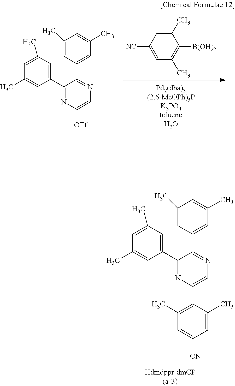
C1(C2=NC([OTf])=CN=C2C2=CC(C)=CC(C)=C2)=CC(C)=CC(C)=C1.C1(C)=CC([NC])=CC(C)=C1[B(OH)2].C1(C2=NC(C3=C(C)C=C([CN])C=C3C)=CN=C2C2=CC(C)=CC(C)=C2)=CC(C)=CC(C)=C1
